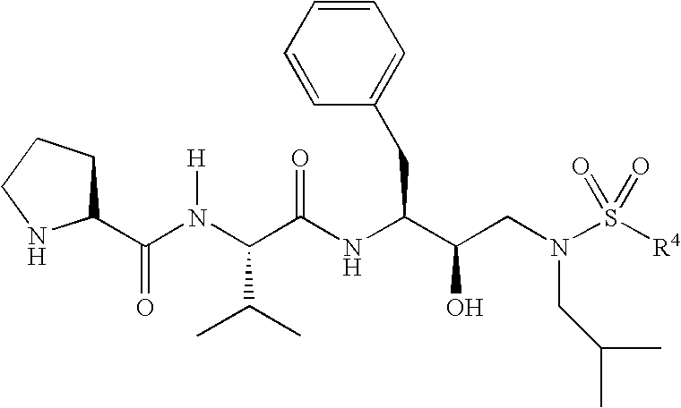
C1C(C(N(C(C(NC(C(CN(S([R4])(=O)=O)CC(C)C)O)CC2=CC=CC=C2)=O)C(C)C)[H])=O)NCC1
